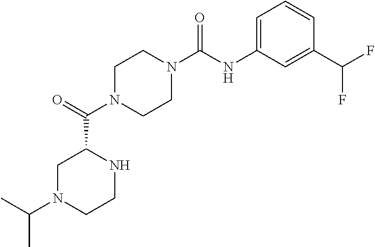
C1N(C(C2CN(C(C)C)CCN2)=O)CCN(C(NC2=CC=CC(C(F)F)=C2)=O)C1
